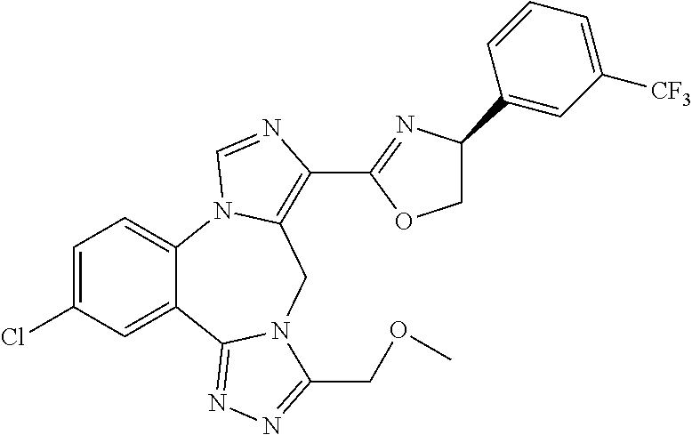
C1=C(Cl)C=C2C(=C1)N1C(=C(C3=NC(C4=CC([CF3])=CC=C4)CO3)N=C1)CN1C2=NN=C1COC
